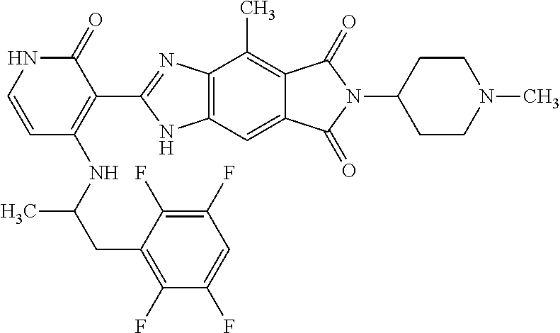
C(C(NC1=C(C2=NC3=C(C=C4C(=C3C)C(=O)N(C3CCN(C)CC3)C4=O)N2)C(=O)NC=C1)C)C1=C(F)C(F)=CC(F)=C1F
